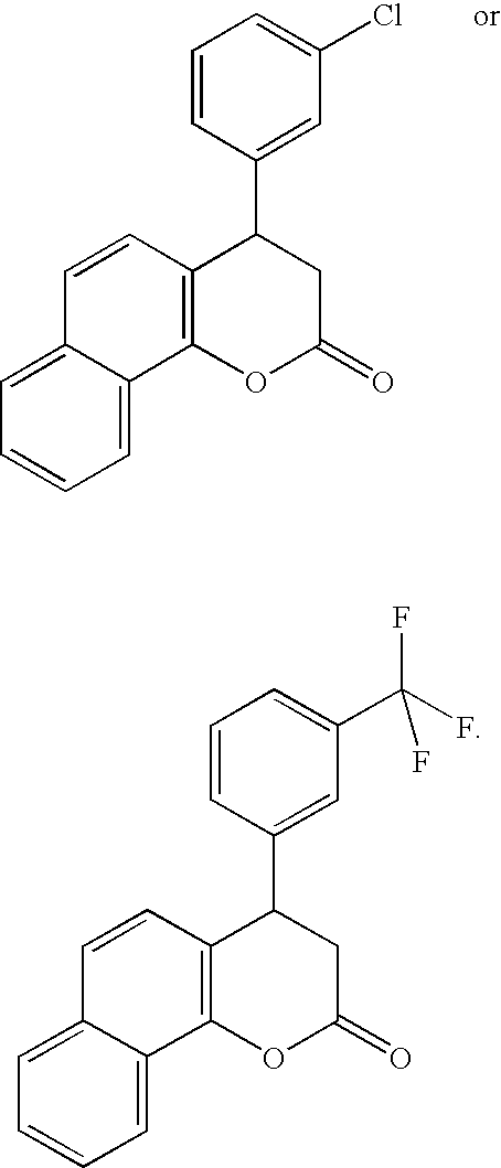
C1=C2C(=CC=C1)C1=C(C=C2)C(C2=CC(Cl)=CC=C2)CC(=O)O1.C1=C2C(=CC=C1)C1=C(C=C2)C(C2=CC(C(F)(F)F)=CC=C2)CC(=O)O1
